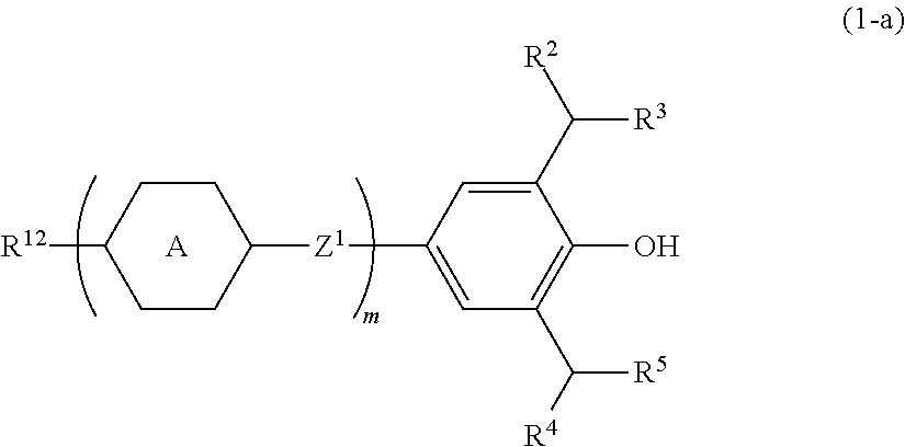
C1=C([Z1]C2CCC([R12])CC2)C=C(C([R2])[R3])C(O)=C1C([R4])[R5].[A]
